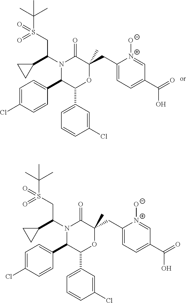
N1(C(C2CC2)CS(C(C)(C)C)(=O)=O)C(C2=CC=C(Cl)C=C2)C(C2=CC=CC(Cl)=C2)OC(CC2=CC=C(C(=O)O)C=[N+]2[O-])(C)C1=O.N1(C(C2CC2)CS(C(C)(C)C)(=O)=O)C(C2=CC=C(Cl)C=C2)C(C2=CC=CC(Cl)=C2)OC(CC2=CC=C(C(=O)O)C=[N+]2[O-])(C)C1=O
